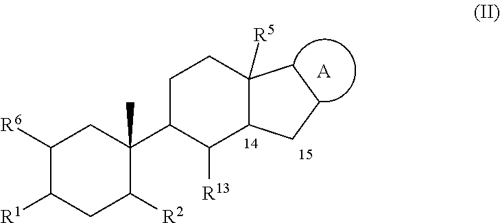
C1([R6])C([R1])CC([R2])C(C2C([R13])C3C([R5])(CC2)CCC3)(C)C1.[A]
